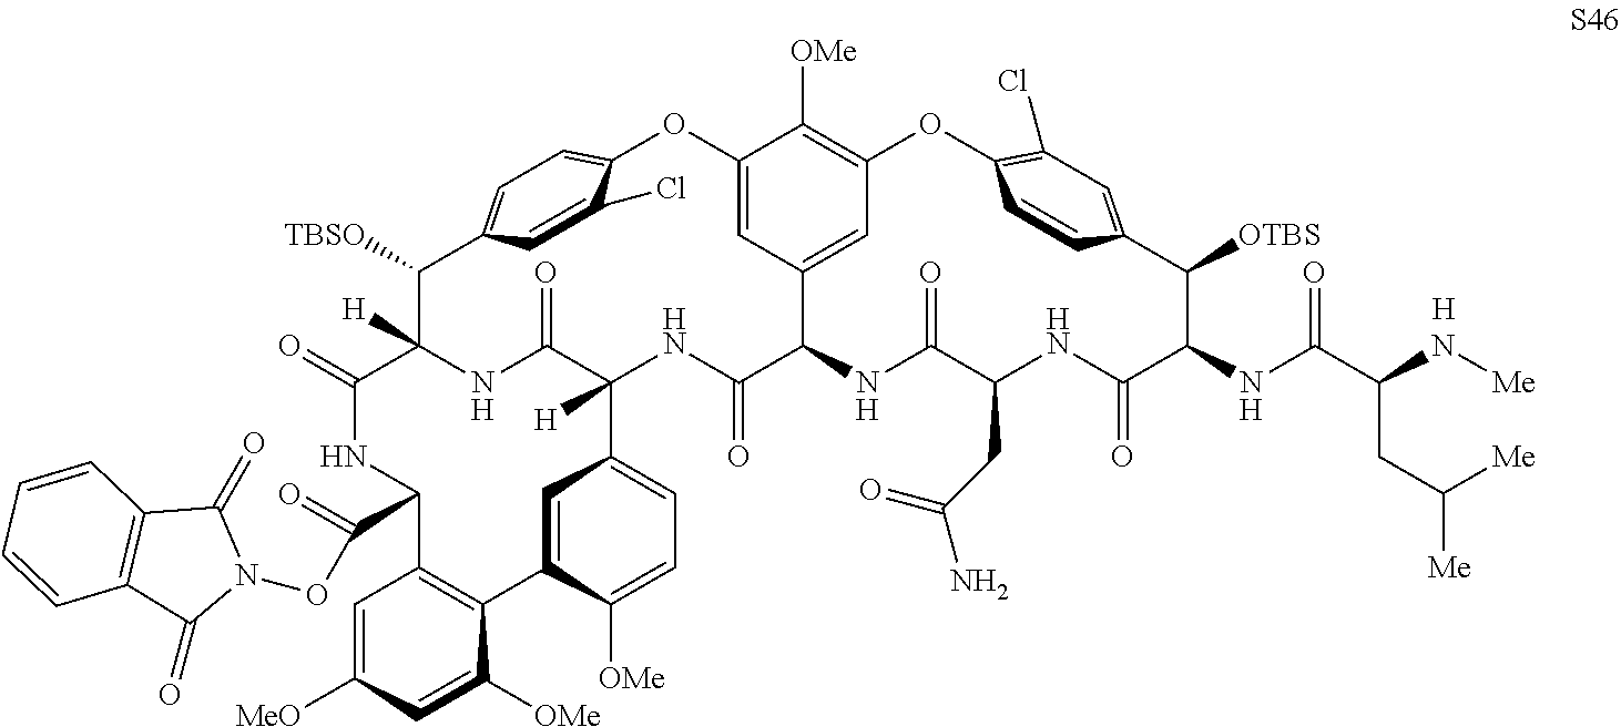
C1=C([MeO])C=C([OMe])C2=C1C(C(ON1C(=O)C3=C(C1=O)C=CC=C3)=O)NC(=O)C1([H])C([TBSO])C3=CC=C(OC4=CC5=CC(=C4[OMe])OC4=C(Cl)C=C(C([OTBS])C(NC(C(N[Me])CC([Me])[Me])=O)C(=O)NC(CC(N)=O)C(=O)NC5C(=O)NC([H])(C5=CC=C([OMe])C2=C5)C(=O)N1)C=C4)C(Cl)=C3.[H]
